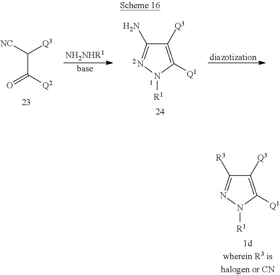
O=C([Q2])C([NC])[Q3].[NH2NHR1].[base].N1([R1])C([Q1])=C([Q3])C(N)=N1.[diazotization].N1([R1])C([Q1])=C([Q3])C([R3])=N1
